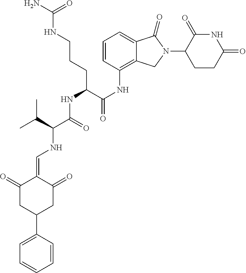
C1(NC(=O)C(NC(C(C(C)C)NC=C2C(=O)CC(C3=CC=CC=C3)CC2=O)=O)CCCNC(N)=O)=C2C(=CC=C1)C(=O)N(C1C(=O)NC(=O)CC1)C2
